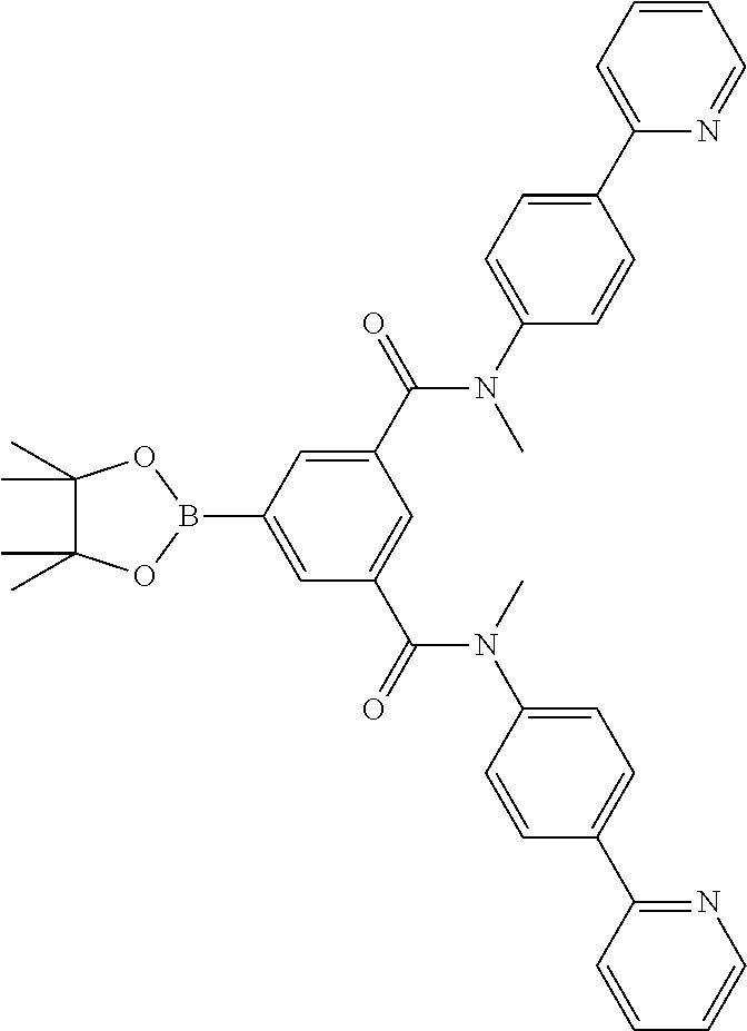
C1(C(=O)N(C2=CC=C(C3=CC=CC=N3)C=C2)C)=CC(B2OC(C)(C)C(C)(C)O2)=CC(C(=O)N(C2=CC=C(C3=NC=CC=C3)C=C2)C)=C1
